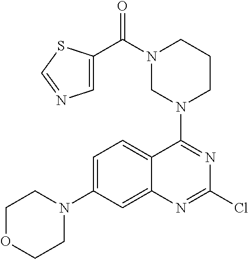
C1OCCN(C2=CC=C3C(=C2)N=C(Cl)N=C3N2CCCN(C(C3=CN=CS3)=O)C2)C1
